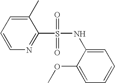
C1(C)=CC=CN=C1S(=O)(=O)NC1=CC=CC=C1OC
